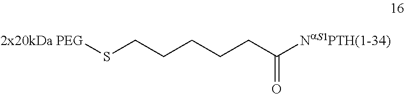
[2x20kDa PEG]SCCCCCC([NaS1PTH(1-34)])=O
